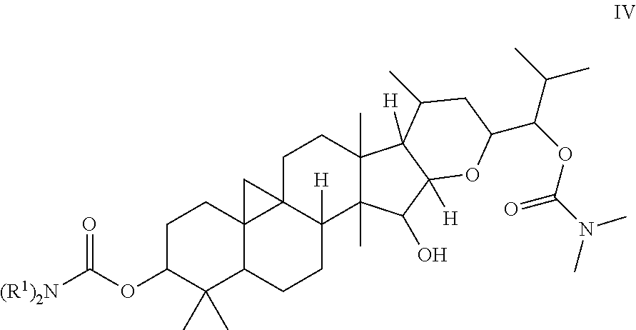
C1C(OC([(R1)2N])=O)C(C)(C)C2C3(C1)C1(C([H])(CC2)C2(C)C(C)(CC1)C1([H])C([H])(C2O)OC(C(OC(N(C)C)=O)C(C)C)CC1C)C3
